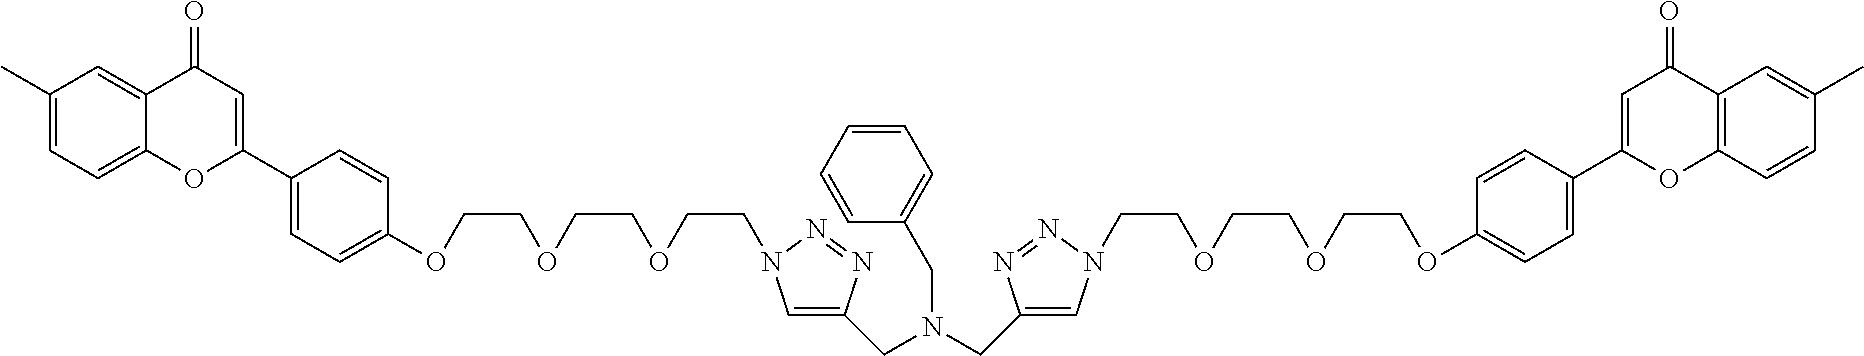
C1(C)=CC=C2C(=C1)C(=O)C=C(C1=CC=C(OCCOCCOCCN3C=C(CN(CC4=CN(CCOCCOCCOC5=CC=C(C6=CC(=O)C7=C(O6)C=CC(C)=C7)C=C5)N=N4)CC4=CC=CC=C4)N=N3)C=C1)O2
